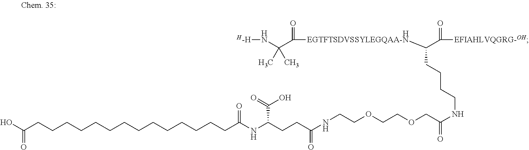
[H-H]NC(C(=O)[EGTFTSDVSSYLEGQAA-N]C(C(=O)[EFIAHLVQGRG-OH])CCCCNC(=O)COCCOCCNC(=O)CCC(NC(CCCCCCCCCCCCCCC(O)=O)=O)C(=O)O)(C)C.[H]
